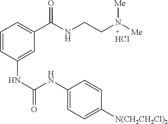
C1=CC(NC(=O)NC2=CC=C([N(CH2CH2Cl)2])C=C2)=CC(C(NCCN([Me])[Me])=O)=C1.Cl
